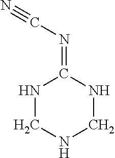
N1CNCNC1=NC#N
